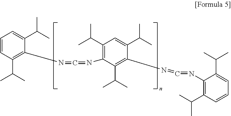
C1=CC(C(C)C)=C(N=C=NC2=C(C(C)C)C=C(C(C)C)C(N=C=NC3=C(C(C)C)C=CC=C3C(C)C)=C2C(C)C)C(C(C)C)=C1
